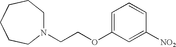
C1=C(OCCN2CCCCCC2)C=C([NO2])C=C1
